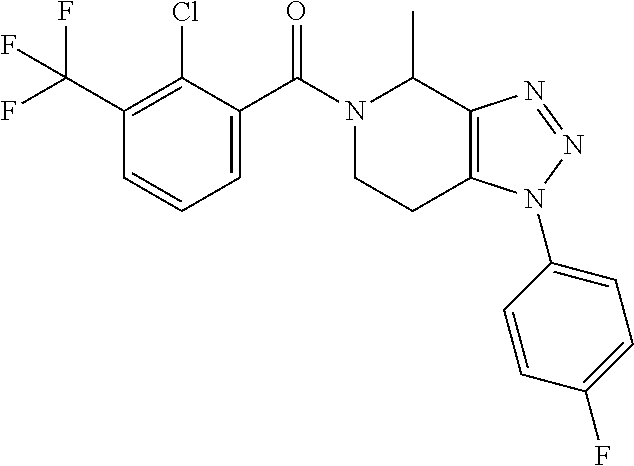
C1(C(F)(F)F)=C(Cl)C(C(N2CCC3=C(C2C)N=NN3C2=CC=C(F)C=C2)=O)=CC=C1
